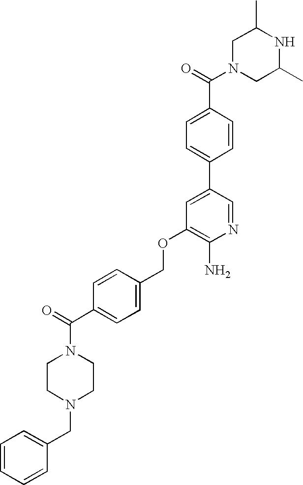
C1N(C(=O)C2=CC=C(C3=CC(OCC4=CC=C(C(=O)N5CCN(CC6=CC=CC=C6)CC5)C=C4)=C(N)N=C3)C=C2)CC(C)NC1C
